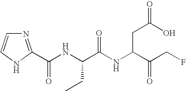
N1=C(C(NC(C(NC(C(CF)=O)CC(=O)O)=O)CC)=O)NC=C1
